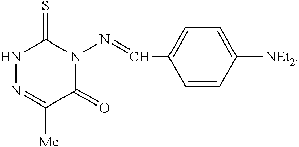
N1N=C([Me])C(=O)N(N=CC2=CC=C([NEt2])C=C2)C1=S
